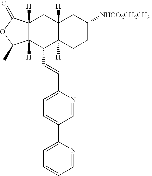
C12([H])C([H])(C(C=CC3=CC=C(C4=CC=CC=N4)C=N3)C3([H])C([H])(C1)CC([NHCO2CH2CH3])CC3)C(C)OC2=O
